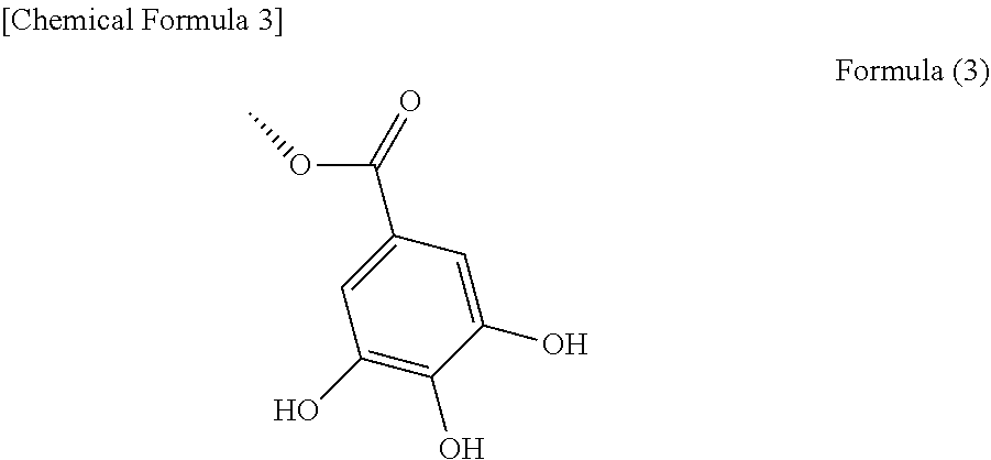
C1(C(=O)OC)=CC(O)=C(O)C(O)=C1
